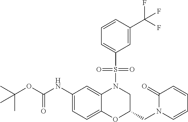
C1(NC(OC(C)(C)C)=O)=CC=C2C(=C1)N(S(C1=CC=CC(C(F)(F)F)=C1)(=O)=O)CC(CN1C=CC=CC1=O)O2
